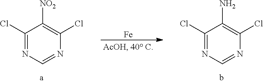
[Fe].C1(Cl)=NC=NC(Cl)=C1N.C1(Cl)=NC=NC(Cl)=C1[NO2]
